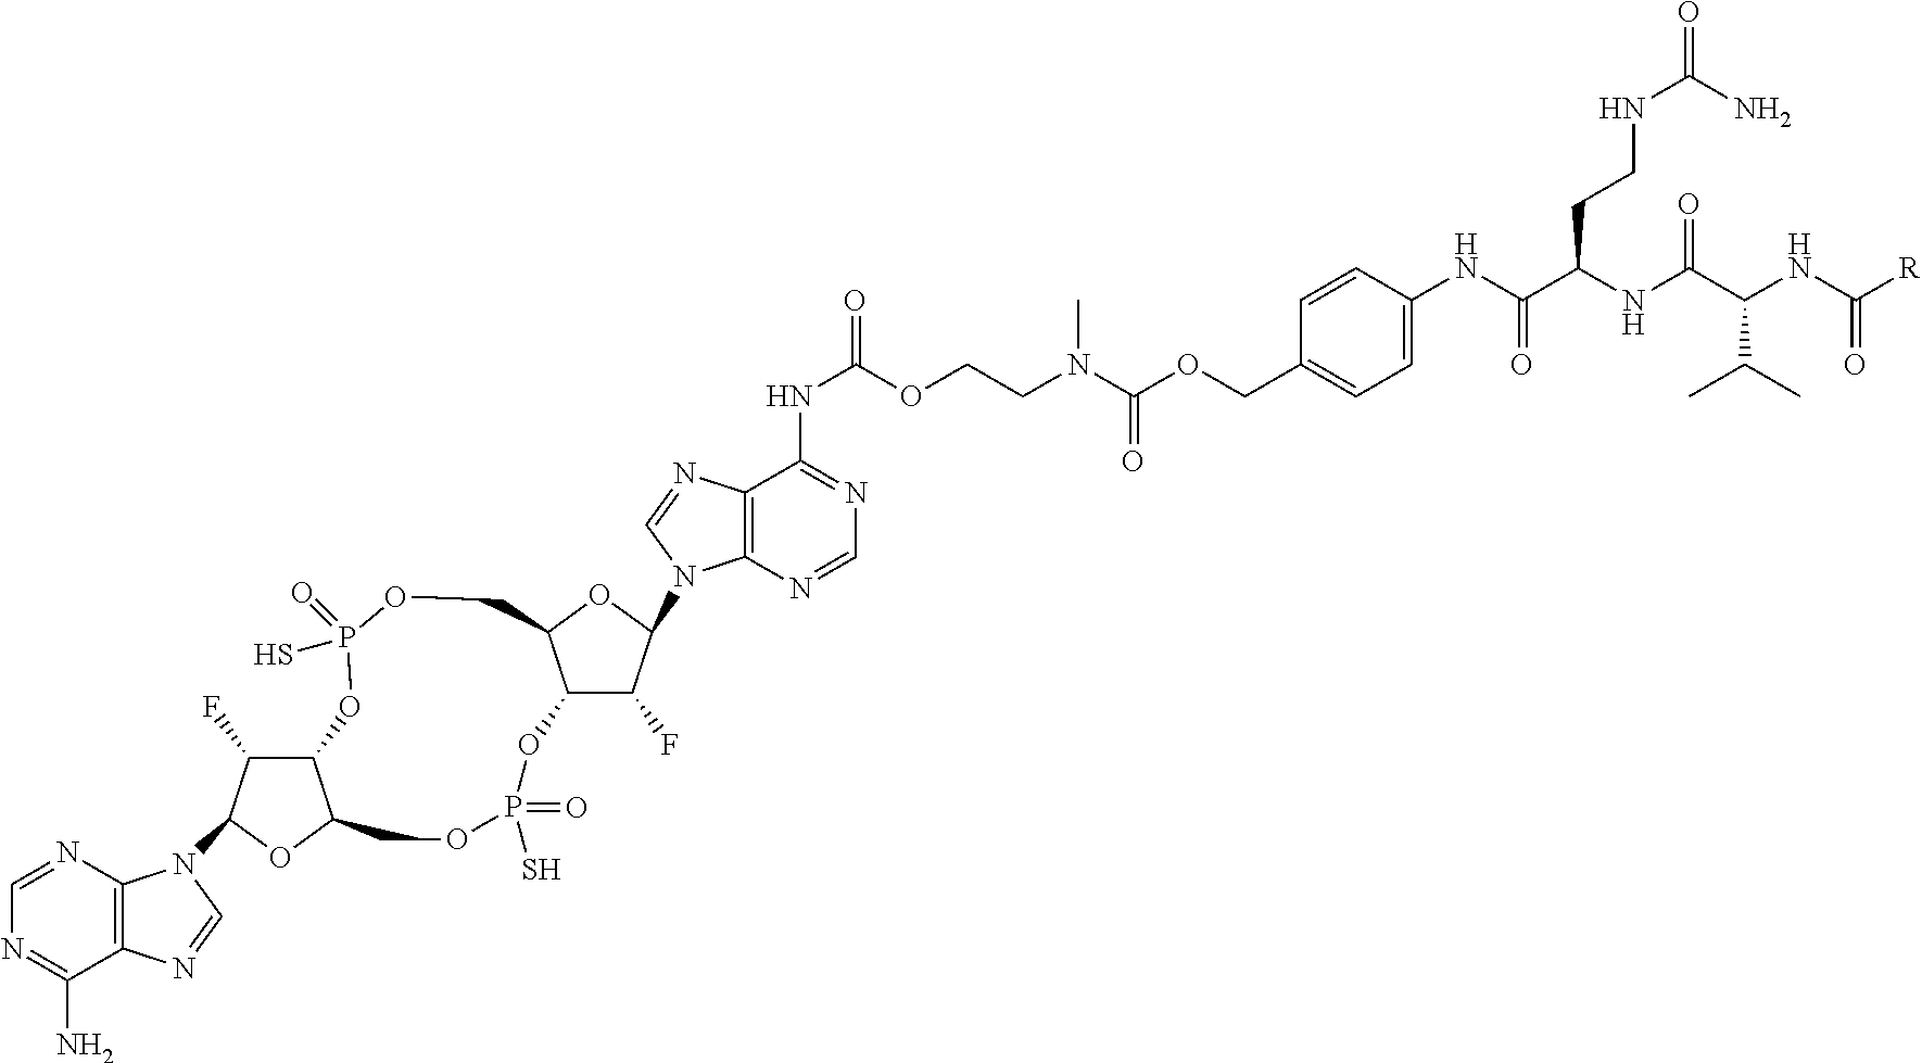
C12C(F)C(N3C4=C(C(N)=NC=N4)N=C3)OC1COP(S)(=O)OC1C(F)C(N3C4=C(C(NC(OCCN(C(OCC5=CC=C(NC(C(NC(C(NC([R])=O)C(C)C)=O)CCNC(N)=O)=O)C=C5)=O)C)=O)=NC=N4)N=C3)OC1COP(=O)(S)O2
